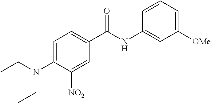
CCN(CC)C1=CC=C(C(NC2=CC([OMe])=CC=C2)=O)C=C1[NO2]
